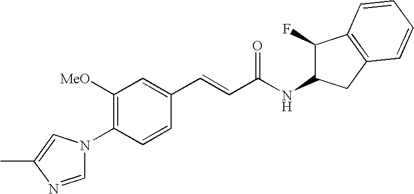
C1([OMe])=C(N2C=NC(C)=C2)C=CC(C=CC(NC2C(F)C3=C(C2)C=CC=C3)=O)=C1
